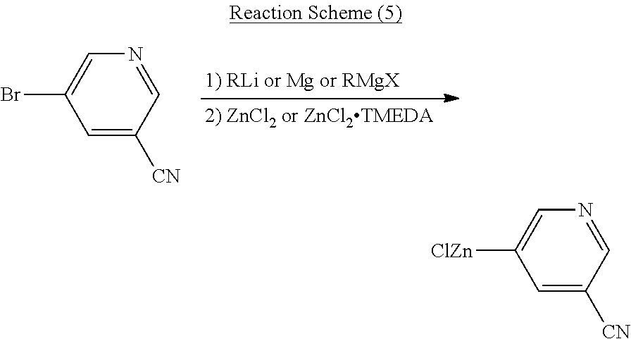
C1=NC=C(Br)C=C1[CN].C1=NC=C([ClZn])C=C1[CN]
